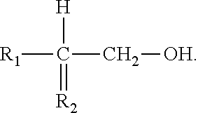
[R1]C(C[OH])([H])=[R2]
